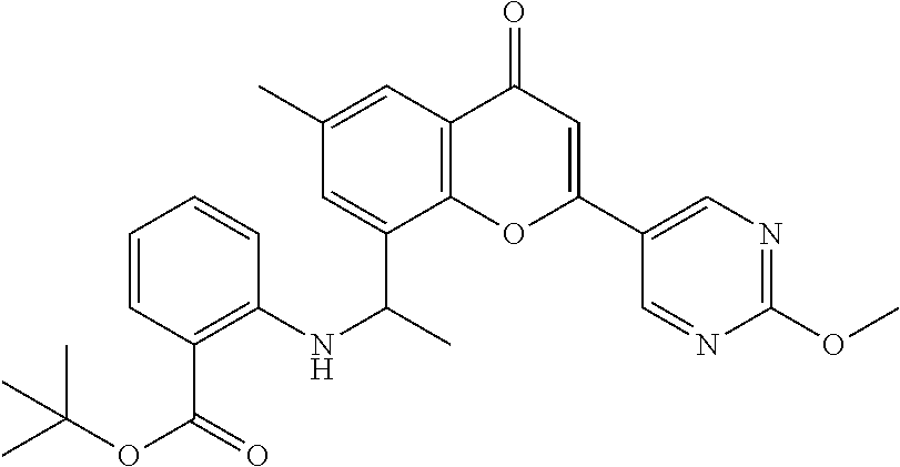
C12=C(C(C(C)NC3=C(C(OC(C)(C)C)=O)C=CC=C3)=CC(C)=C1)OC(C1=CN=C(OC)N=C1)=CC2=O
